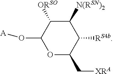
C1([N(RSN)2])C([ORSO])C(O[A])OC(C[XRA])C1[RS4b]
